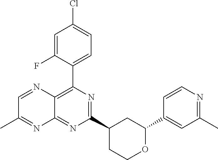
N1=C(C2CC(C3=CC(C)=NC=C3)OCC2)N=C2C(=C1C1=CC=C(Cl)C=C1F)N=CC(C)=N2
